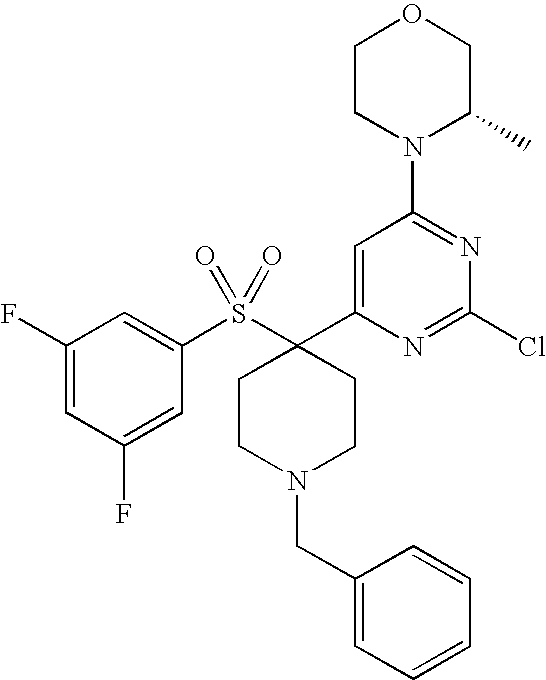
C1(S(C2(C3=CC(N4C(C)COCC4)=NC(Cl)=N3)CCN(CC3=CC=CC=C3)CC2)(=O)=O)=CC(F)=CC(F)=C1
